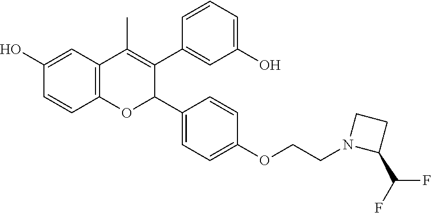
C12=C(C=C(O)C=C1)C(C)=C(C1=CC(O)=CC=C1)C(C1=CC=C(OCCN3CCC3C(F)F)C=C1)O2
